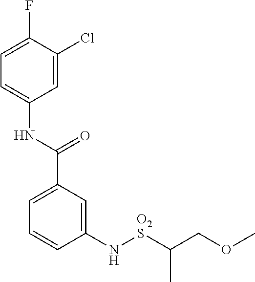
C1(N[O2S]C(C)COC)=CC(C(NC2=CC=C(F)C(Cl)=C2)=O)=CC=C1
